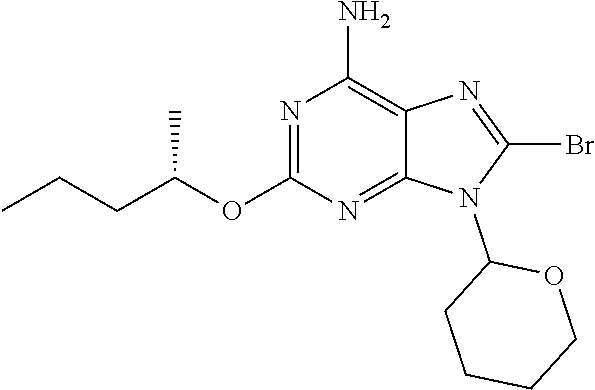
N1=C(OC(CCC)C)N=C2C(=C1N)N=C(Br)N2C1CCCCO1
